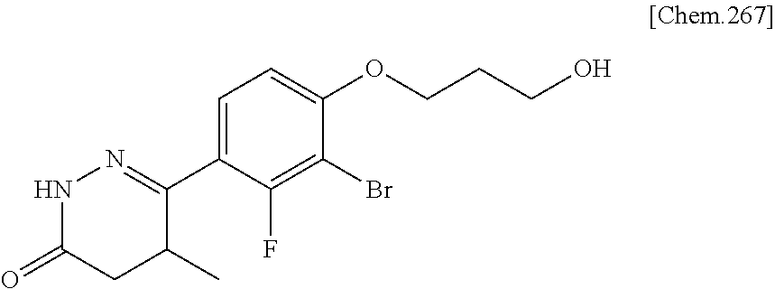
C1=C(C2=NNC(=O)CC2C)C(F)=C(Br)C(OCCCO)=C1
